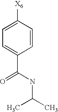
C1=C([X6])C=CC(C(=O)NC(C)C)=C1
